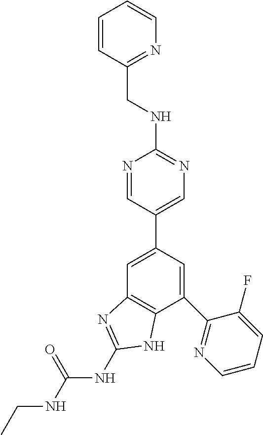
C1=C(C2=CN=C(NCC3=NC=CC=C3)N=C2)C=C(C2=NC=CC=C2F)C2=C1N=C(NC(=O)NCC)N2
